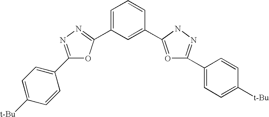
C1(C2=CC=C([t-Bu])C=C2)=NN=C(C2=CC=CC(C3=OC(C4=CC=C([t-Bu])C=C4)=NN3)=C2)O1
